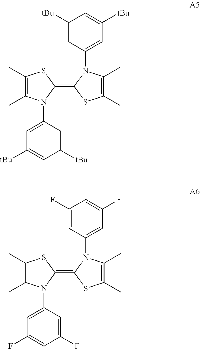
C1(C)=C(C)N(C2=CC([tBu])=CC([tBu])=C2)C(=C2SC(C)=C(C)N2C2=CC([tBu])=CC([tBu])=C2)S1.C1(C)=C(C)N(C2=CC(F)=CC(F)=C2)C(=C2SC(C)=C(C)N2C2=CC(F)=CC(F)=C2)S1
